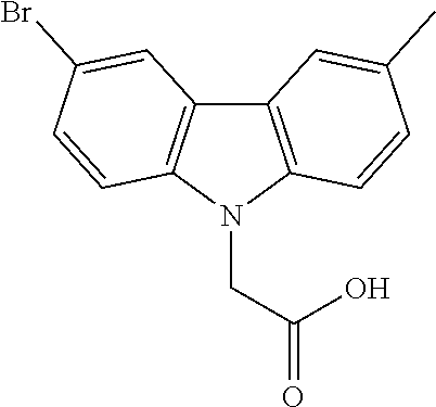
C12=C(N(CC(=O)O)C3=C1C=C(Br)C=C3)C=CC(C)=C2
